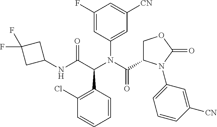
C1([CN])=CC(F)=CC(N(C(=O)C2COC(=O)N2C2=CC=CC([CN])=C2)C(C(NC2CC(F)(F)C2)=O)C2=C(Cl)C=CC=C2)=C1
